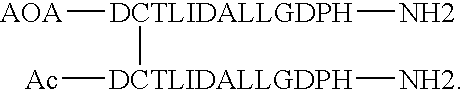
[AOA][DCTLIDALLGDPH](N)[DCTLIDALLGDPH]([Ac])[NH2]
